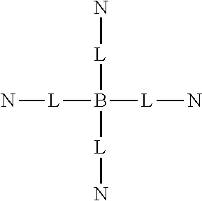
N[L]B([L]N)([L]N)[L]N
